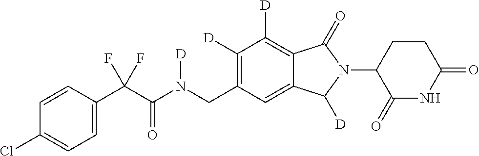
C1=CC(C(C(N(CC2=C([D])C([D])=C3C(=C2)C([D])N(C2C(=O)NC(=O)CC2)C3=O)[D])=O)(F)F)=CC=C1Cl
